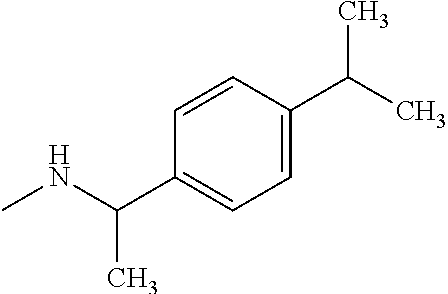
C1=C(C(C)C)C=CC(C(NC)C)=C1
